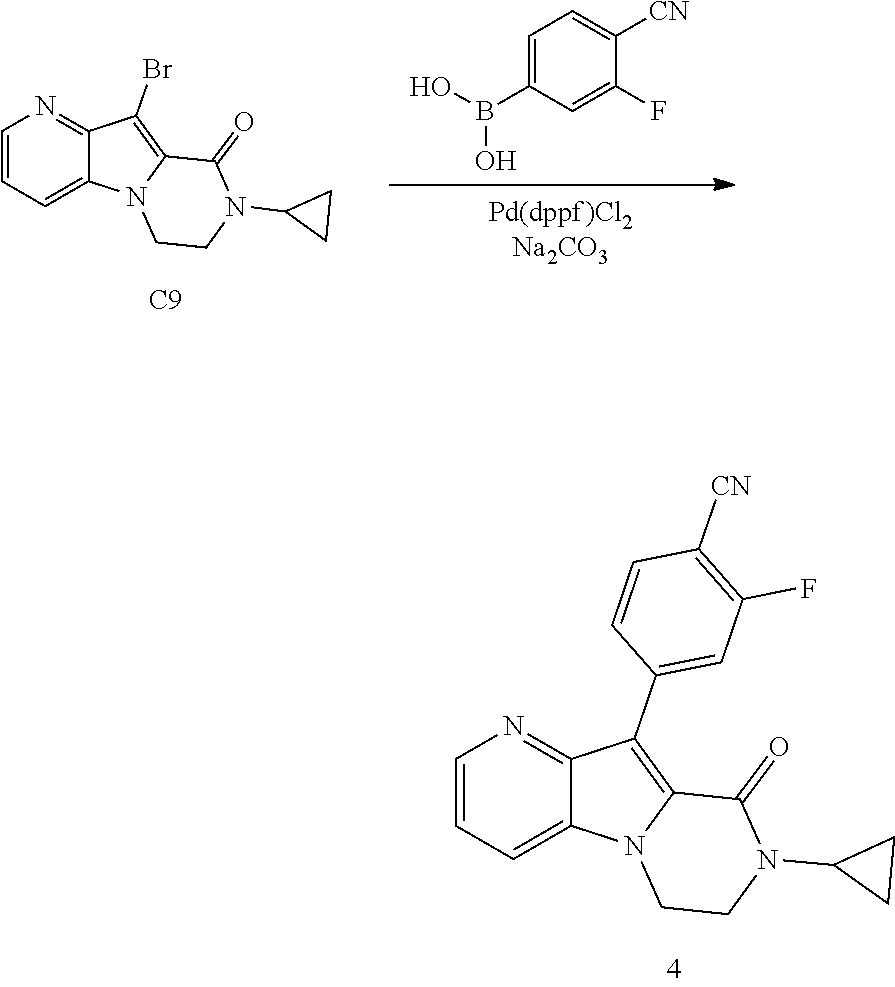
C1=CN=C2C(=C1)N1C(=C2Br)C(=O)N(C2CC2)CC1.[C9].B(C1=CC=C([CN])C(F)=C1)(O)O.C1=CC([CN])=C(F)C=C1C1=C2C(=O)N(C3CC3)CCN2C2=CC=CN=C12
